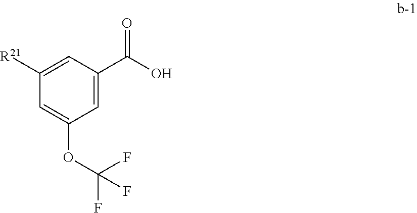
C1=C(C(O)=O)C=C([R21])C=C1OC(F)(F)F
